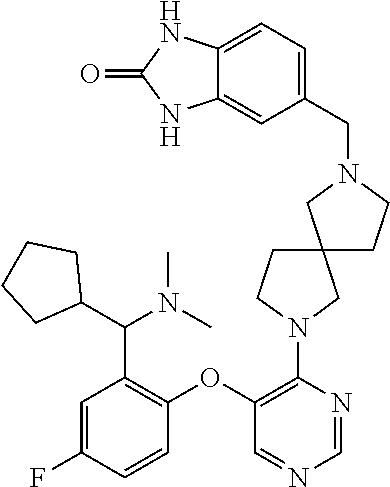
N1(C2=C(OC3=C(C(C4CCCC4)N(C)C)C=C(F)C=C3)C=NC=N2)CC2(CC1)CCN(CC1=CC=C3C(=C1)NC(=O)N3)C2
